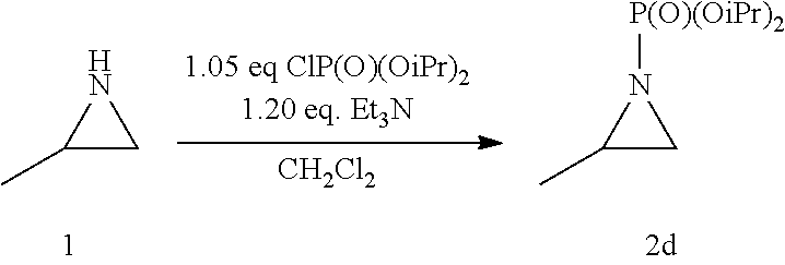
C1(C)CN1.[CH2Cl2].C1(C)CN1[P(O)(OiPr)2]
